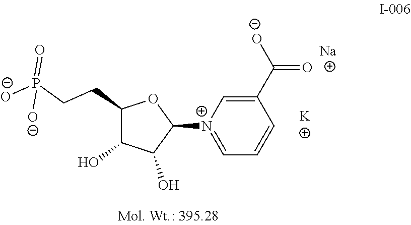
C(CC1C(O)C(O)C([N+]2=CC=CC(C(=O)[O-])=C2)O1)P([O-])(=O)[O-].[Na].[K]
